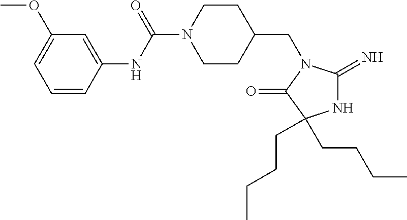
C1=CC(NC(N2CCC(CN3C(=N)NC(CCCC)(CCCC)C3=O)CC2)=O)=CC(OC)=C1
